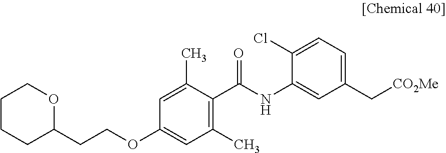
C1CCC(CCOC2=CC(C)=C(C(NC3=CC(C[CO2Me])=CC=C3Cl)=O)C(C)=C2)OC1
